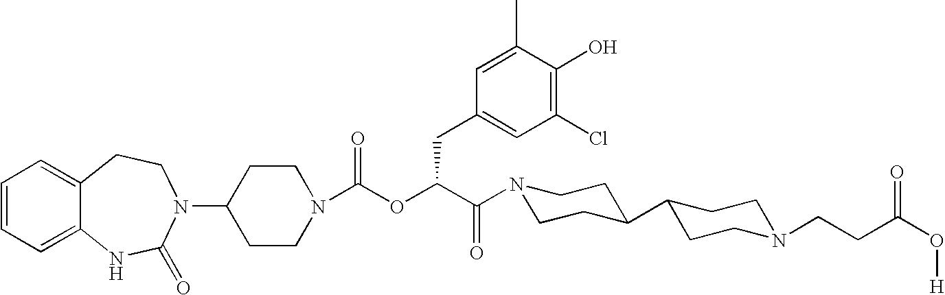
C1(N2C(=O)NC3=CC=CC=C3CC2)CCN(C(OC(C(=O)N2CCC(C3CCN(CCC(O[H])=O)CC3)CC2)CC2=CC(Cl)=C(O)C(C)=C2)=O)CC1
